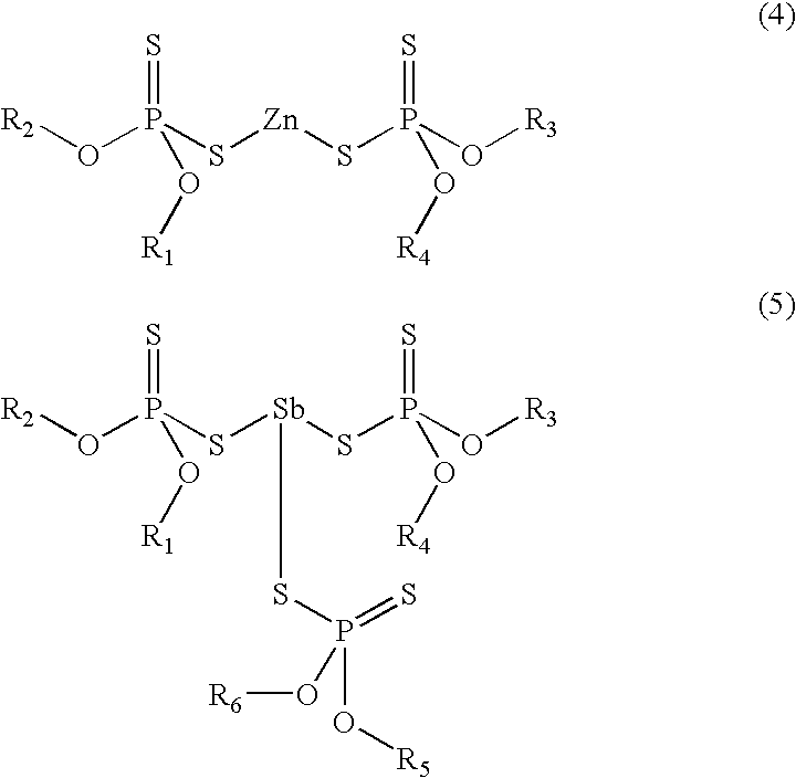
[R2]OP(S[Zn]SP(O[R3])(=S)O[R4])(=S)O[R1].[R2]OP(S[Sb](SP(O[R3])(=S)O[R4])SP(=S)(O[R5])O[R6])(=S)O[R1]
